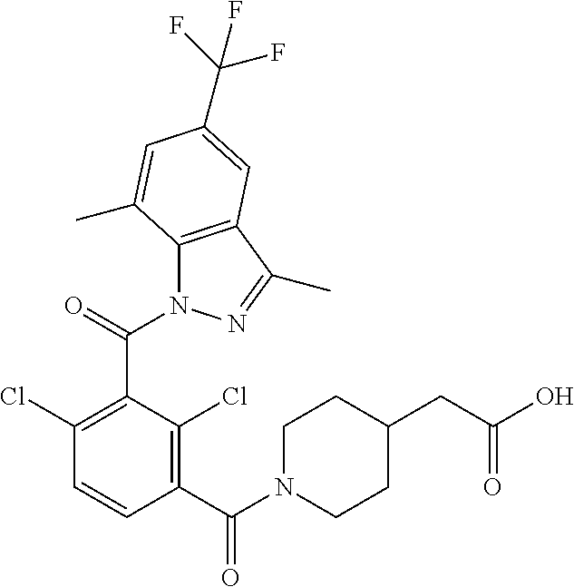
C1(Cl)=C(C(N2C3=C(C(C)=N2)C=C(C(F)(F)F)C=C3C)=O)C(Cl)=C(C(N2CCC(CC(O)=O)CC2)=O)C=C1
